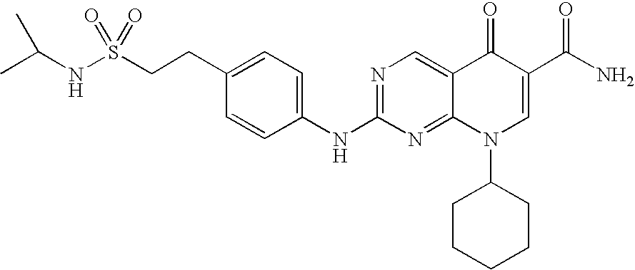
C1=CC(NC2=NC=C3C(=N2)N(C2CCCCC2)C=C(C(N)=O)C3=O)=CC=C1CCS(NC(C)C)(=O)=O
